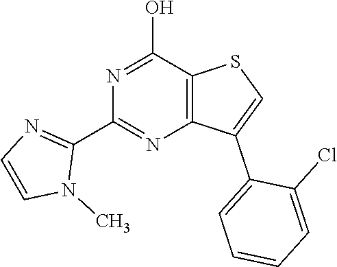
N1=C(O)C2=C(N=C1C1=NC=CN1C)C(C1=CC=CC=C1Cl)=CS2
